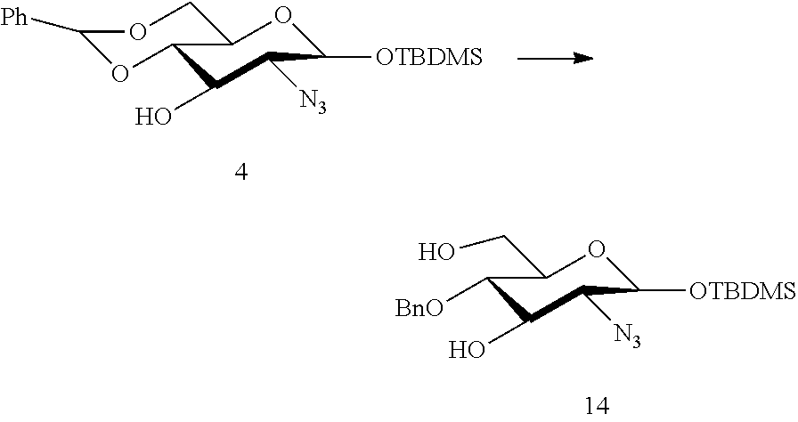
C1(O)C([N3])C([OTBDMS])OC2C1OC([Ph])OC2.C1(O)C([N3])C([OTBDMS])OC(CO)C1[BnO]
